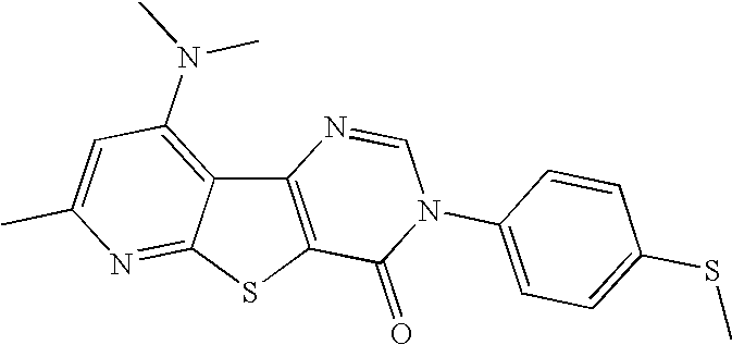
C12=C(SC3=NC(C)=CC(N(C)C)=C13)C(=O)N(C1=CC=C(SC)C=C1)C=N2
